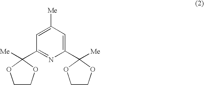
C1=C([Me])C=C(C2([Me])OCCO2)N=C1C1([Me])OCCO1
